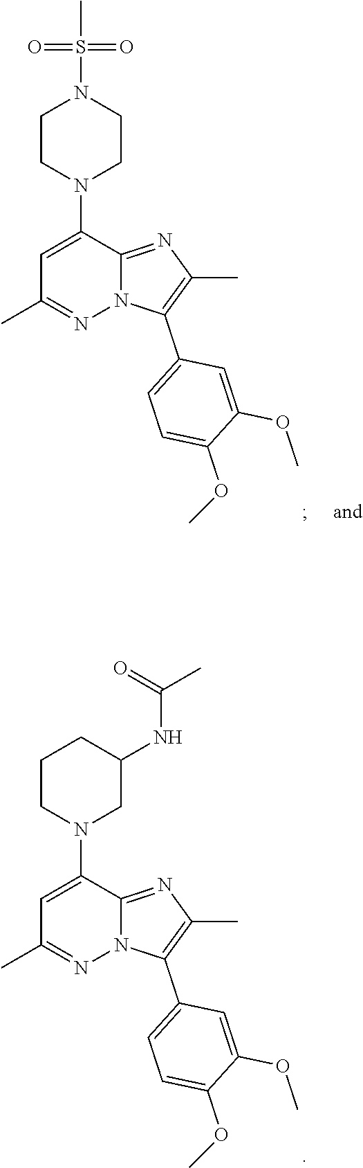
C1=C(N2CCCC(NC(C)=O)C2)C2=NC(C)=C(C3=CC=C(OC)C(OC)=C3)N2N=C1C.C1=C(N2CCN(S(=O)(=O)C)CC2)C2=NC(C)=C(C3=CC=C(OC)C(OC)=C3)N2N=C1C
